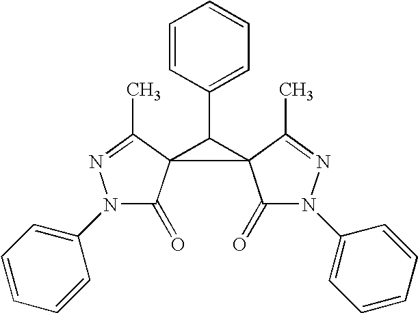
N1(C2=CC=CC=C2)C(=O)C2(C(C)=N1)C(C1=CC=CC=C1)C21C(=O)N(C2=CC=CC=C2)N=C1C
